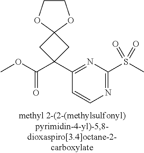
N1=C(S(C)(=O)=O)N=C(C2(C(OC)=O)CC3(OCCO3)C2)C=C1
